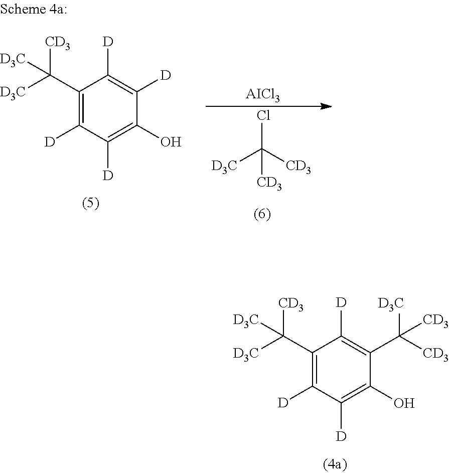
C1(C([D3C])([CD3])[D3C])=C([D])C([D])=C(O)C(C([CD3])([D3C])[CD3])=C1[D].C1(C([D3C])([CD3])[D3C])=C([D])C([D])=C(O)C([D])=C1[D].ClC([CD3])([D3C])[CD3].[AICl3]
